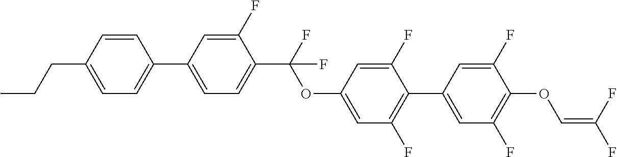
C1=CC(CCC)=CC=C1C1=CC=C(C(F)(OC2=CC(F)=C(C3=CC(F)=C(OC=C(F)F)C(F)=C3)C(F)=C2)F)C(F)=C1
